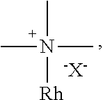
CN(C)(C)[Rh].[-X-]
